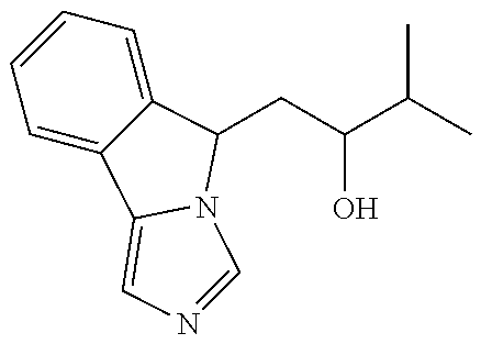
C1=C2C(=CC=C1)C(CC(O)C(C)C)N1C2=CN=C1
